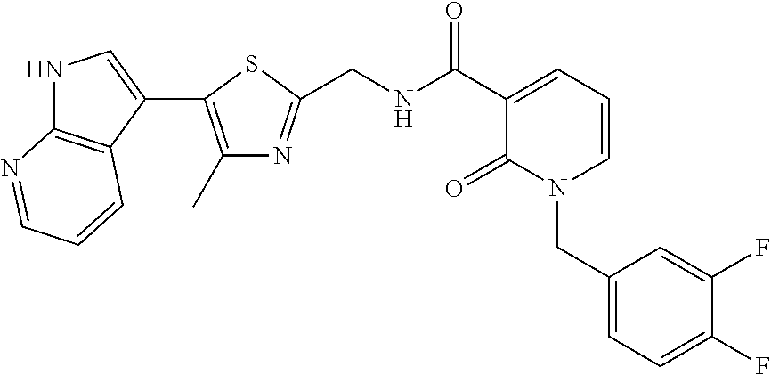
N1C2=C(C(C3=C(C)N=C(CNC(C4=CC=CN(CC5=CC=C(F)C(F)=C5)C4=O)=O)S3)=C1)C=CC=N2
